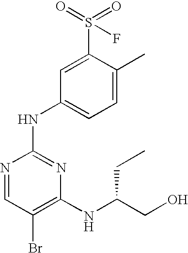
N1=CC(Br)=C(NC(CO)CC)N=C1NC1=CC=C(C)C(S(=O)(=O)F)=C1
